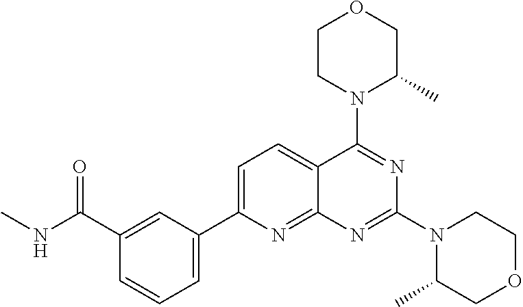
C1=C(C2=CC=CC(C(NC)=O)=C2)N=C2C(=C1)C(N1C(C)COCC1)=NC(N1C(C)COCC1)=N2
